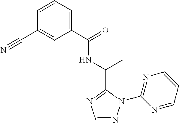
C1(C(=O)NC(C)C2=NC=NN2C2=NC=CC=N2)=CC=CC(C#N)=C1
